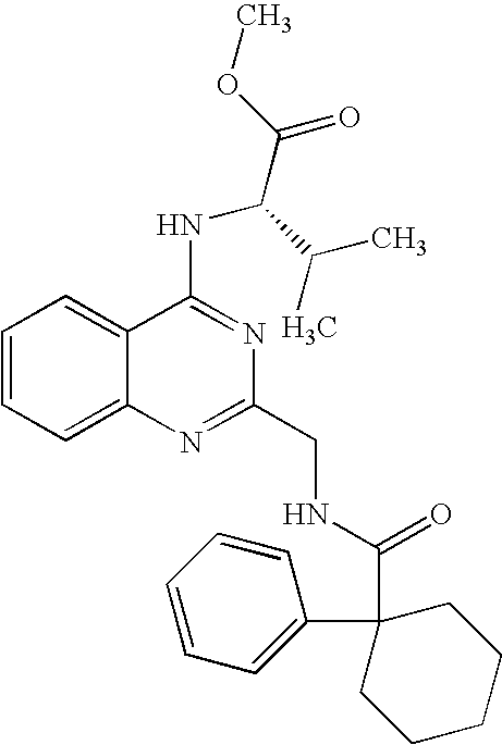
C1=CC=C2C(=C1)C(NC(C(C)C)C(OC)=O)=NC(CNC(=O)C1(C3=CC=CC=C3)CCCCC1)=N2
